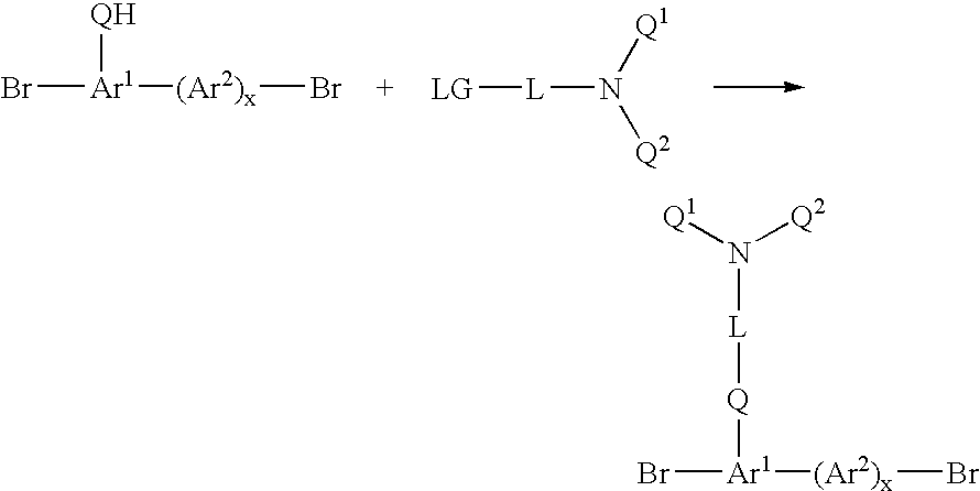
Br[Ar1]([QH])[(Ar2)x]Br.[LG][L]N([Q2])[Q1].Br[Ar1]([Q][L]N([Q2])[Q1])[(Ar2)x]Br
